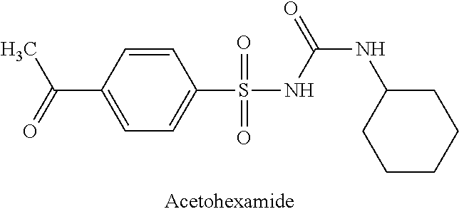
C(C1=CC=C(S(=O)(=O)NC(NC2CCCCC2)=O)C=C1)(=O)C
